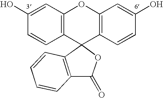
C1=CC2=C(C=C1O)OC1=C(C23C2=C(C(=O)O3)C=CC=C2)C=CC(O)=C1
